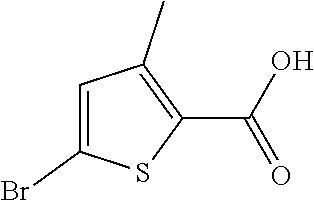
C1=C(Br)SC(C(O)=O)=C1C
